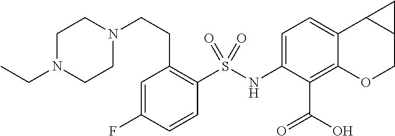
C1(NS(C2=C(CCN3CCN(CC)CC3)C=C(F)C=C2)(=O)=O)=CC=C2C(=C1C(=O)O)OCC1C2C1
